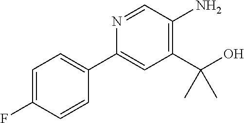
N1=CC(N)=C(C(O)(C)C)C=C1C1=CC=C(F)C=C1
